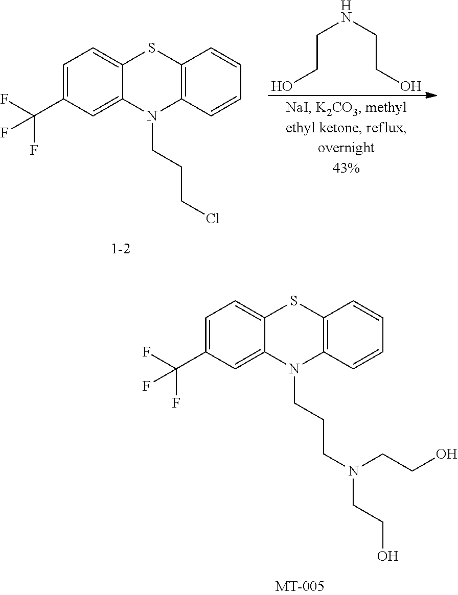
C1=C(C(F)(F)F)C=C2C(=C1)SC1=C(N2CCCN(CCO)CCO)C=CC=C1.C1=C(C(F)(F)F)C=C2C(=C1)SC1=C(N2CCCCl)C=CC=C1.C(CNCCO)O
